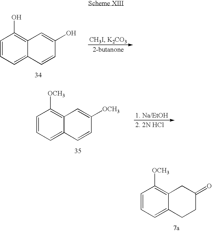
C1=C2C(=C(O)C=C1)C=C(O)C=C2.C1=C2C(=C([OCH3])C=C1)C=C([OCH3])C=C2.C1=C2C(=C([OCH3])C=C1)CC(=O)CC2
